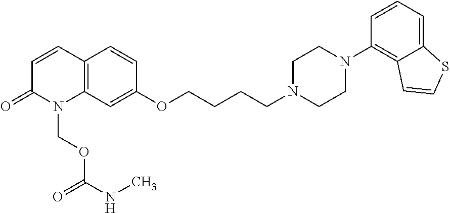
C12=C(C=CC(=O)N1COC(=O)NC)C=CC(OCCCCN1CCN(C3=C4C(=CC=C3)SC=C4)CC1)=C2
